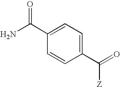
NC(C1=CC=C(C(=O)[Z])C=C1)=O
